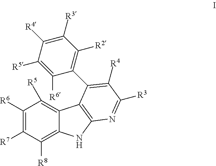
C1([R6])=C([R7])C([R8])=C2C(=C1[R5])C1=C(N2)N=C([R3])C([R4])=C1C1=C([R2])C([R3])=C([R4])C([R5])=C1[R6]
